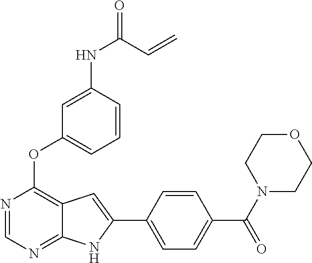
N1=CN=C2C(=C1OC1=CC=CC(NC(=O)C=C)=C1)C=C(C1=CC=C(C(N3CCOCC3)=O)C=C1)N2
